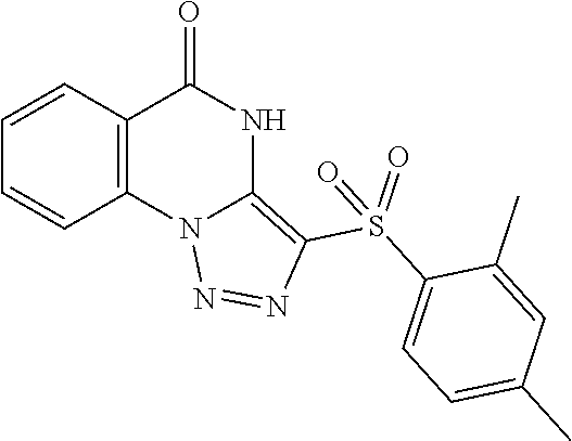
C1=CC2=C(C=C1)C(=O)NC1=C(S(C3=CC=C(C)C=C3C)(=O)=O)N=NN21
